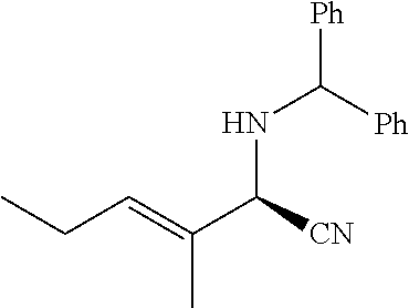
N(C([Ph])[Ph])C(C(C)=CCC)[CN]
